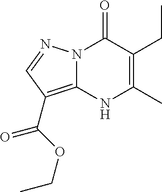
N12C(=C(C(=O)OCC)C=N1)NC(C)=C(CC)C2=O
